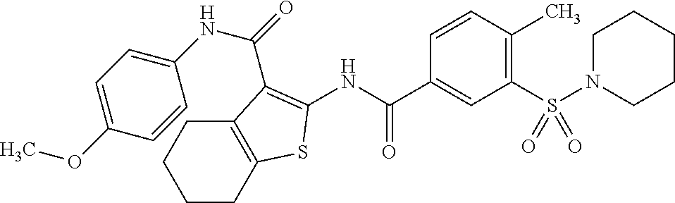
N1(S(C2=C(C)C=CC(C(NC3=C(C(=O)NC4=CC=C(OC)C=C4)C4=C(CCCC4)S3)=O)=C2)(=O)=O)CCCCC1
